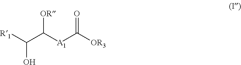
[R1]C(C([A1]C([OR3])=O)[OR])O
